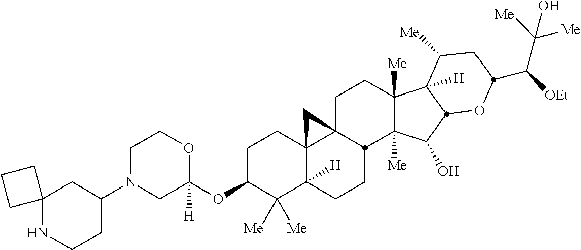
C1N(C2CC3(NCC2)CCC3)CC(OC2C([Me])([Me])C3([H])C4(CC2)C2(CCC5([Me])C([Me])(C(O)C6C5([H])C([Me])CC(C([OEt])C([Me])([Me])O)O6)C2CC3)C4)([H])OC1
